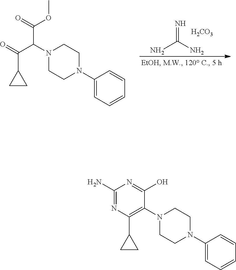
COC(C(C(C1CC1)=O)N1CCN(C2=CC=CC=C2)CC1)=O.N=C(N)N.[H2CO3].OC1=NC(N)=NC(C2CC2)=C1N1CCN(C2=CC=CC=C2)CC1
